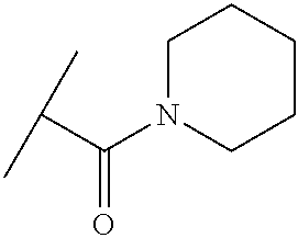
C(N1CCCCC1)(C(C)C)=O
